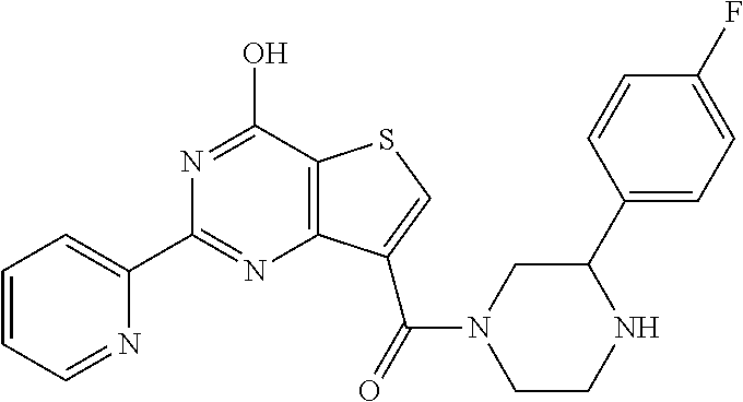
N1=C(O)C2=C(N=C1C1=CC=CC=N1)C(C(N1CCNC(C3=CC=C(F)C=C3)C1)=O)=CS2
